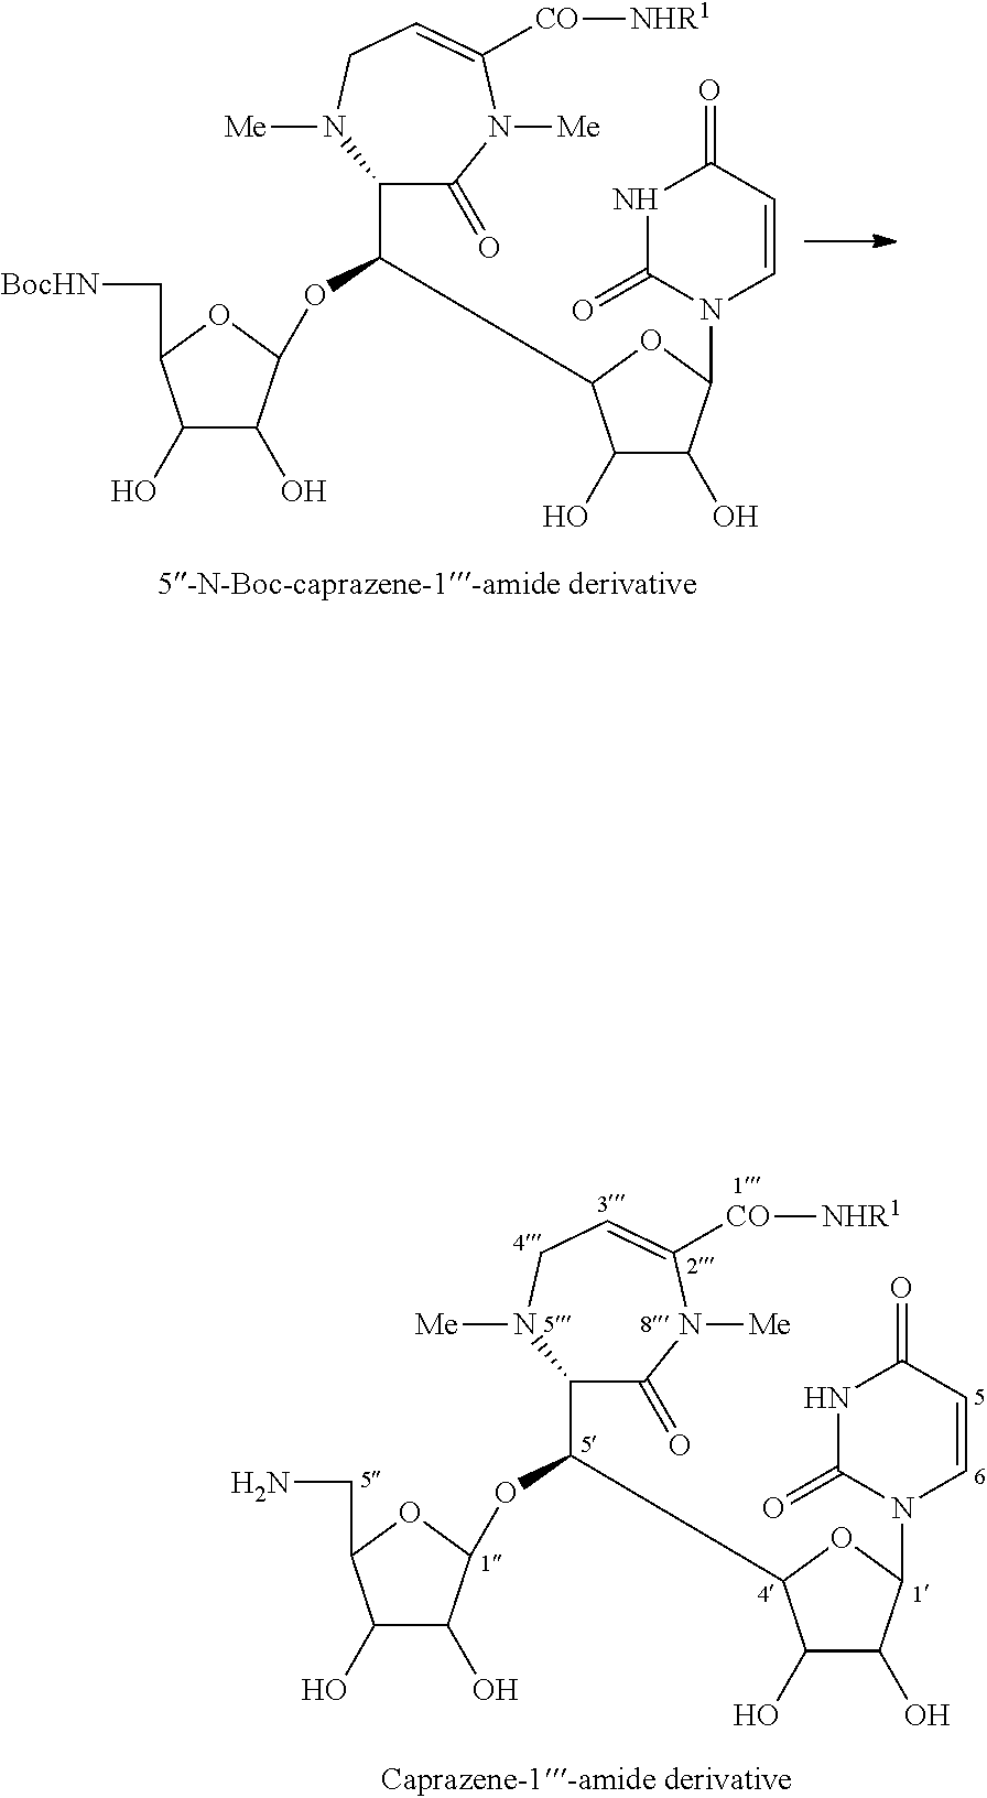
C1(C(OC2C(O)C(O)C(C[BocHN])O2)C2C(O)C(O)C(N3C=CC(=O)NC3=O)O2)C(=O)N([Me])C([CO][NHR1])=CCN1[Me].C1(C(OC2C(O)C(O)C(CN)O2)C2C(O)C(O)C(N3C=CC(=O)NC3=O)O2)C(=O)N([Me])C([CO][NHR1])=CCN1[Me]
